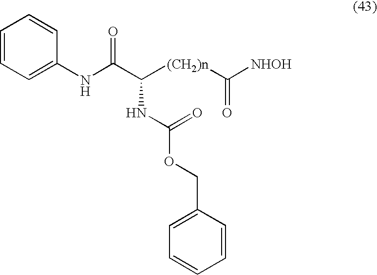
C1=CC=C(NC(C([(CH2)n]C([NHOH])=O)NC(=O)OCC2=CC=CC=C2)=O)C=C1
